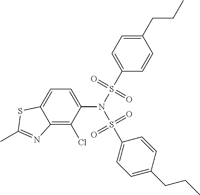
C1(CCC)=CC=C(S(N(C2=CC=C3C(=C2Cl)N=C(C)S3)S(C2=CC=C(CCC)C=C2)(=O)=O)(=O)=O)C=C1
